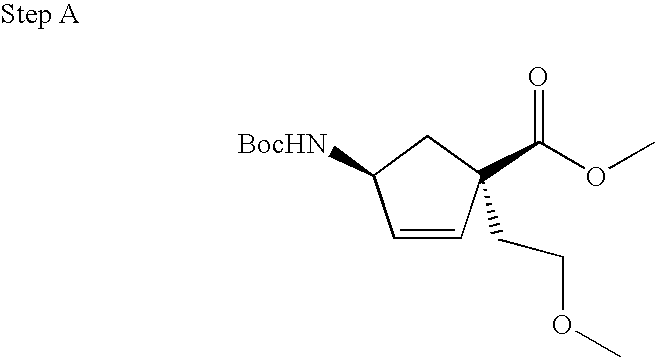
C1=CC(C(OC)=O)(CCOC)CC1[BocHN]
